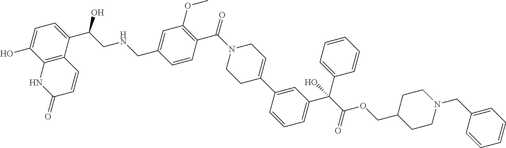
C12=C(C(C(CNCC3=CC(OC)=C(C(N4CCC(C5=CC(C(C(=O)OCC6CCN(CC7=CC=CC=C7)CC6)(C6=CC=CC=C6)O)=CC=C5)=CC4)=O)C=C3)O)=CC=C1O)C=CC(=O)N2
